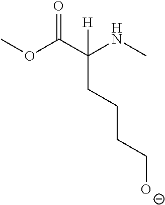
COC(C(NC)([H])CCCC[O-])=O
